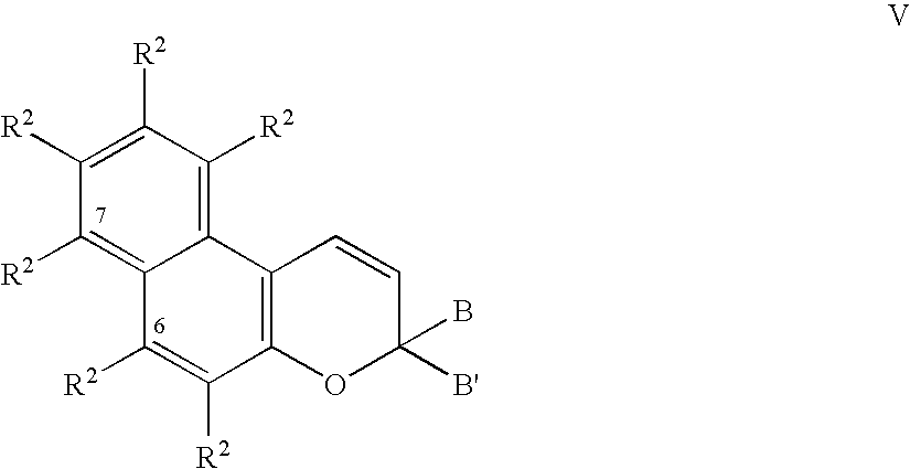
C1([R2])=C([R2])C2=C(C3=C([R2])C([R2])=C([R2])C([R2])=C13)C=CC([B'])(B)O2
